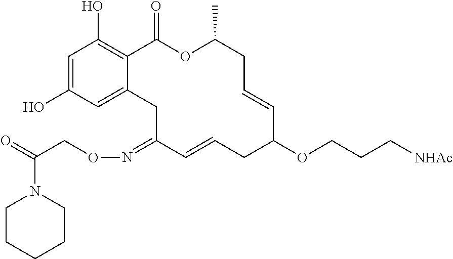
C1=C(O)C=C2C(=C1O)C(=O)OC(C)CC=CC(OCCC[NHAc])CC=CC(=NOCC(=O)N1CCCCC1)C2
